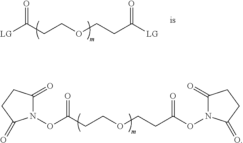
O(C(CCOCCC(ON1C(=O)CCC1=O)=O)=O)N1C(=O)CCC1=O.[LG]C(CCOCCC([LG])=O)=O
